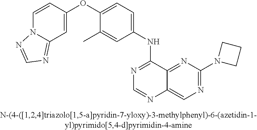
C1=CC(OC2=CC=C(NC3=NC=NC4=CN=C(N5CCC5)N=C34)C=C2C)=CC2=NC=NN12
